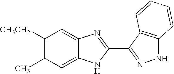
C1([CH3CH2])=C(C)C=C2C(=C1)N=C(C1=NNC3=C1C=CC=C3)N2
